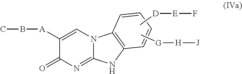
CB[A]C1=CN2C(=NC1=O)NC1=C2C=CC=C1.C[D][E]F.C[G][H][J]
